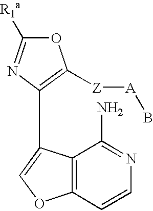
O1C([R1a])=NC(C2=COC3=C2C(N)=NC=C3)=C1[Z][A]B
